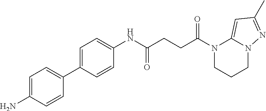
N1(C(CCC(NC2=CC=C(C3=CC=C(N)C=C3)C=C2)=O)=O)CCCN2C1=CC(C)=N2
